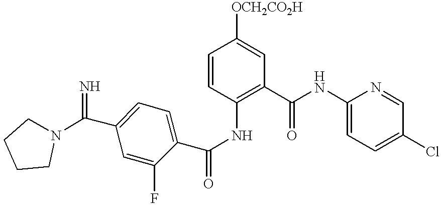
C1=CC(NC(C2=CC=C(C(=N)N3CCCC3)C=C2F)=O)=C(C(NC2=CC=C(Cl)C=N2)=O)C=C1[OCH2CO2H]
